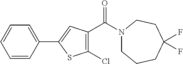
C1=CC(C2=CC(C(N3CCCC(F)(F)CC3)=O)=C(Cl)S2)=CC=C1
